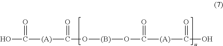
OC(=O)[(A)]C(=O)O[(B)]OC([(A)]C(=O)O)=O
